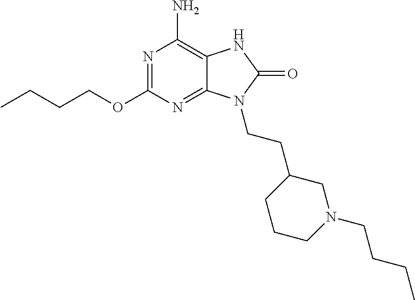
N1=C(OCCCC)N=C2C(=C1N)NC(=O)N2CCC1CCCN(CCCC)C1
